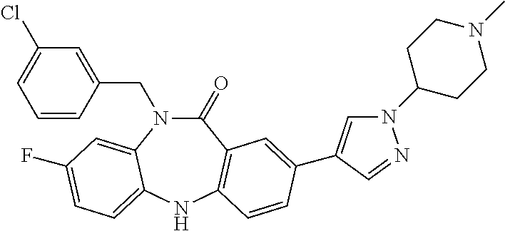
C1=CC(CN2C(=O)C3=C(NC4=CC=C(F)C=C24)C=CC(C2=CN(C4CCN(C)CC4)N=C2)=C3)=CC(Cl)=C1
